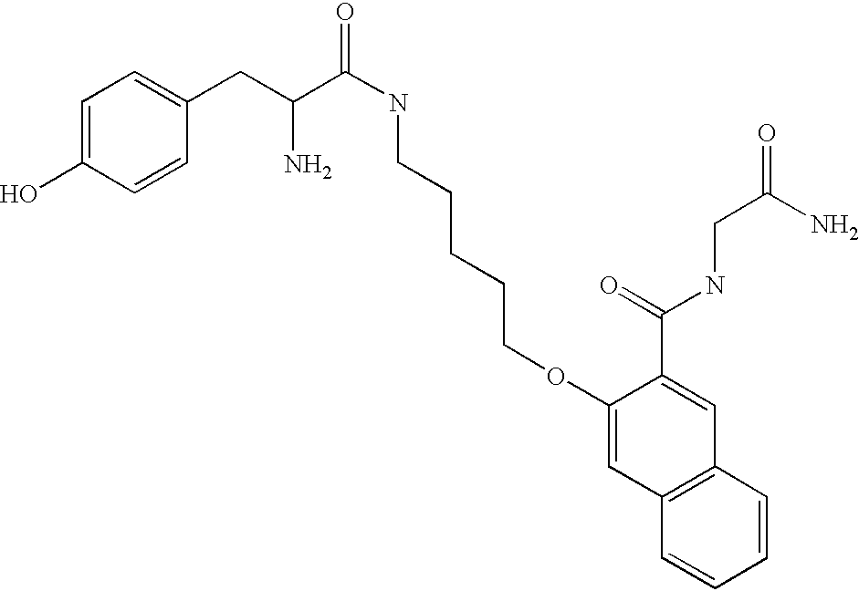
C1=C(O)C=CC(CC(C(=O)NCCCCCOC2=CC3=C(C=C2C(=O)NCC(=O)N)C=CC=C3)N)=C1
